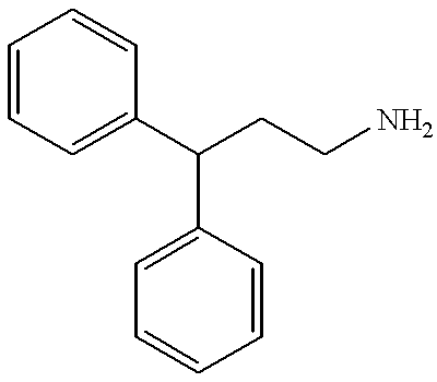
C1=CC=C(C(CCN)C2=CC=CC=C2)C=C1
